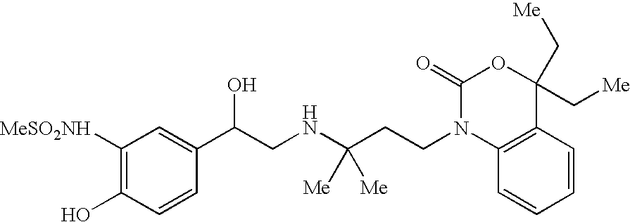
C1([MeSO2NH])=C(O)C=CC(C(CNC(CCN2C3=C(C=CC=C3)C(C[Me])(C[Me])OC2=O)([Me])[Me])O)=C1
